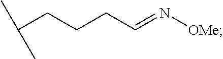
C(CCCC=N[OMe])(C)C
